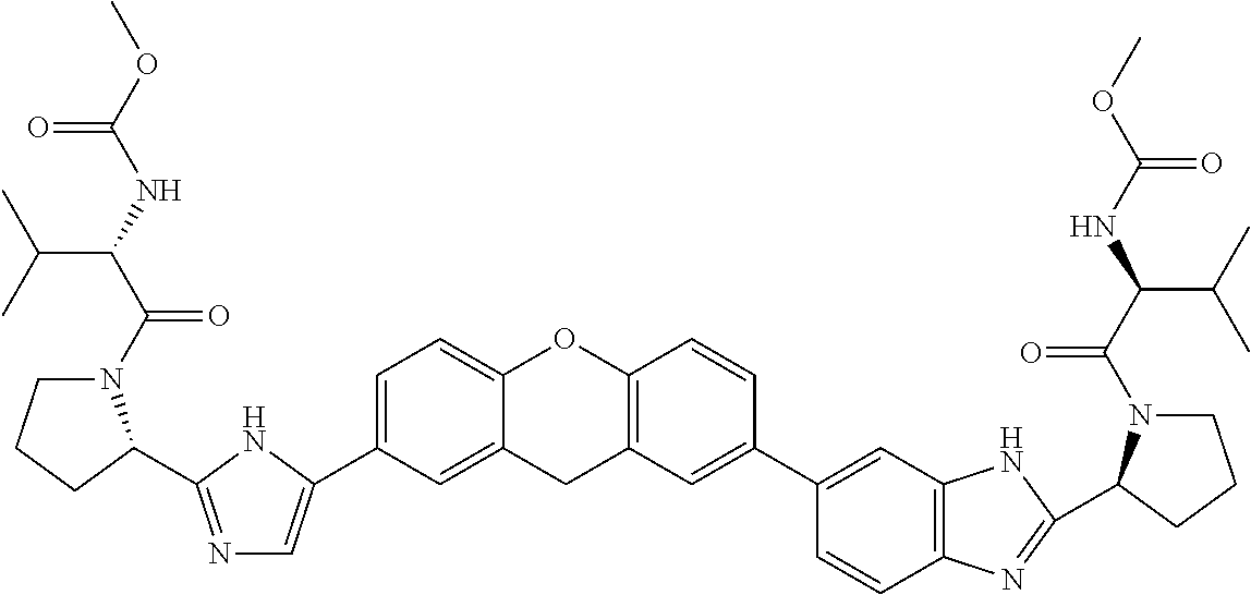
C1(C2=CN=C(C3N(C(=O)C(C(C)C)NC(=O)OC)CCC3)N2)=CC=C2OC3=C(C=C(C4=CC5=C(C=C4)N=C(C4N(C(=O)C(NC(=O)OC)C(C)C)CCC4)N5)C=C3)CC2=C1
